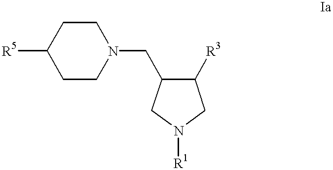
[R5]C1CCN(CC2C([R3])CN([R1])C2)CC1
